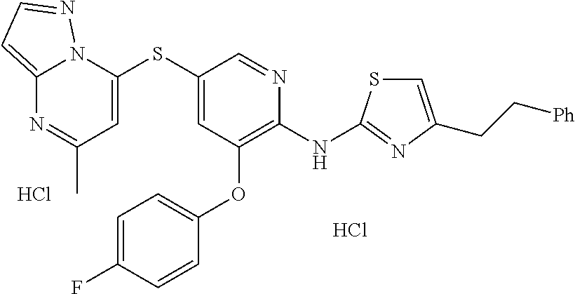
C1(SC2=CC(OC3=CC=C(F)C=C3)=C(NC3=NC(CC[Ph])=CS3)N=C2)=CC(C)=NC2=CC=NN12.Cl.Cl
